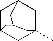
C1C2CC3(C)CC1CC(C2)C3
